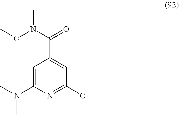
C1=C(N(C)C)N=C(OC)C=C1C(N(OC)C)=O
